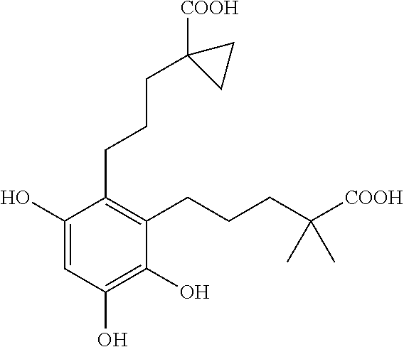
C1(O)=CC(O)=C(O)C(CCCC([COOH])(C)C)=C1CCCC1([COOH])CC1
